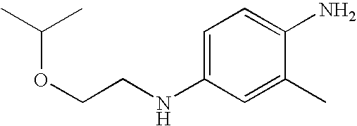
C1=C(NCCOC(C)C)C=C(C)C(N)=C1
